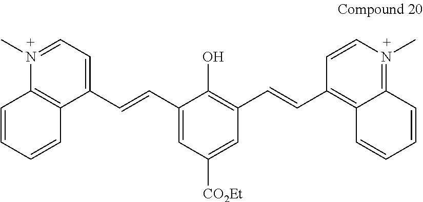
N1(C)=CC=C(C=CC2=CC([CO2Et])=CC(C=CC3=C4C(=N(C)C=C3)C=CC=C4)=C2O)C2=C1C=CC=C2
